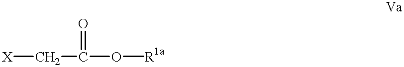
[X]CC(O[R1a])=O
